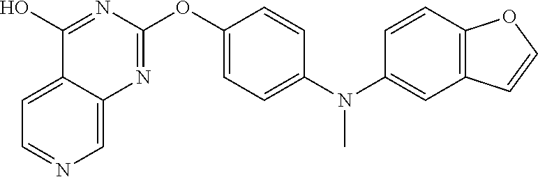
C12=CC=NC=C1N=C(OC1=CC=C(N(C3=CC4=C(C=C3)OC=C4)C)C=C1)N=C2O
